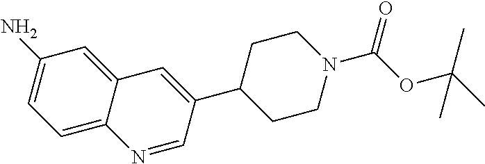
C1=C2C(=CC(N)=C1)C=C(C1CCN(C(OC(C)(C)C)=O)CC1)C=N2
